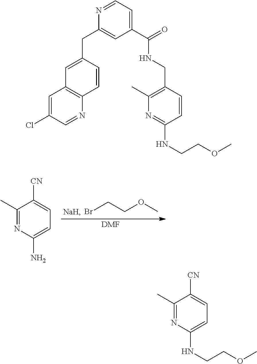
C(COC)Br.[DMF].C1(C)=NC(N)=CC=C1[CN].C1(C)=NC(NCCOC)=CC=C1[CN].C1=C(CC2=CC(C(=O)NCC3=C(C)N=C(NCCOC)C=C3)=CC=N2)C=CC2=C1C=C(Cl)C=N2
